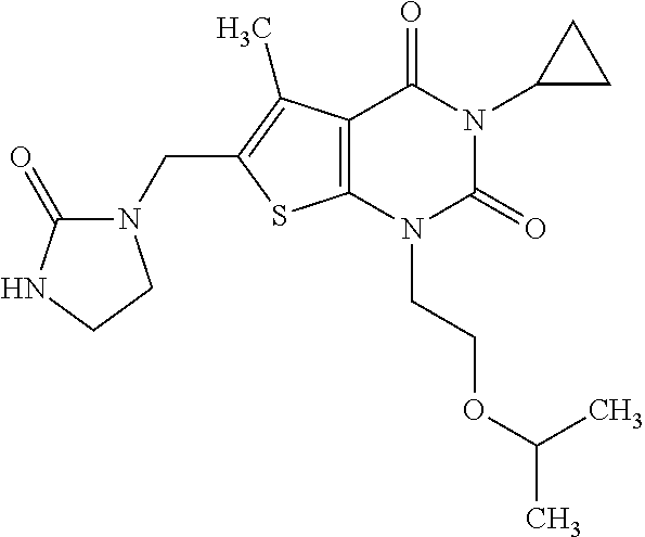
C12=C(N(CCOC(C)C)C(=O)N(C3CC3)C1=O)SC(CN1C(=O)NCC1)=C2C
